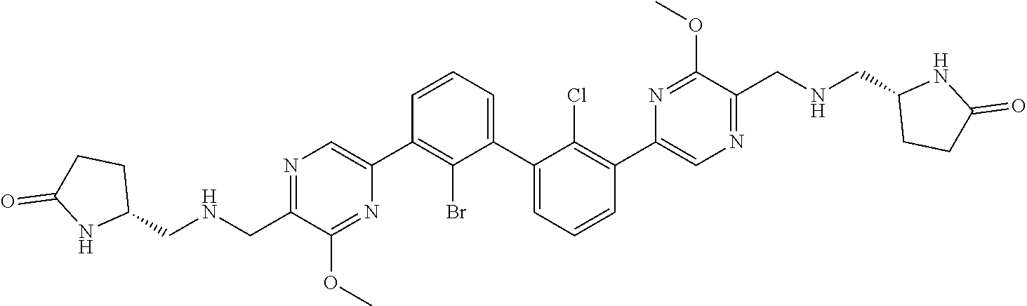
N1=C(C[HN]CC2CCC(=O)N2)C(OC)=NC(C2=C(Br)C(C3=CC=CC(C4=CN=C(CNCC5CCC(=O)[HN]5)C(OC)=N4)=C3Cl)=CC=C2)=C1
